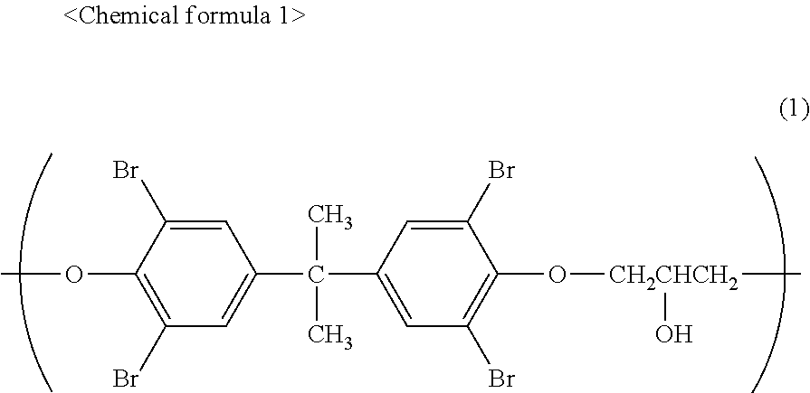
C1=C(Br)C(OC)=C(Br)C=C1C(C1=CC(Br)=C(O[CH2CHCH2](O)C)C(Br)=C1)(C)C
